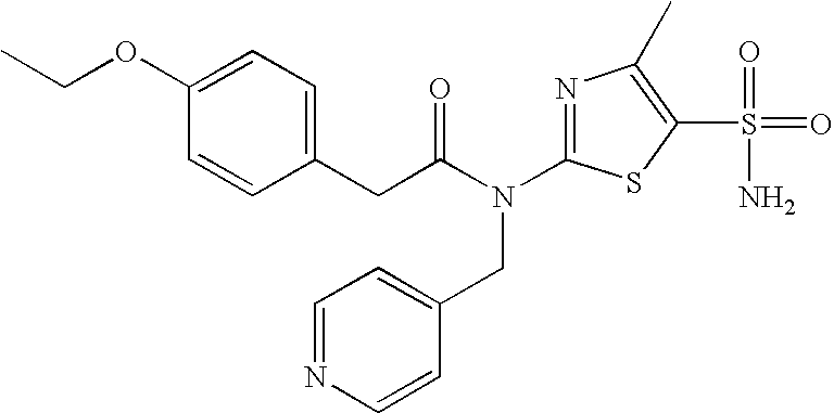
CCOC1=CC=C(CC(N(C2=NC(C)=C(S(=O)(N)=O)S2)CC2=CC=NC=C2)=O)C=C1
